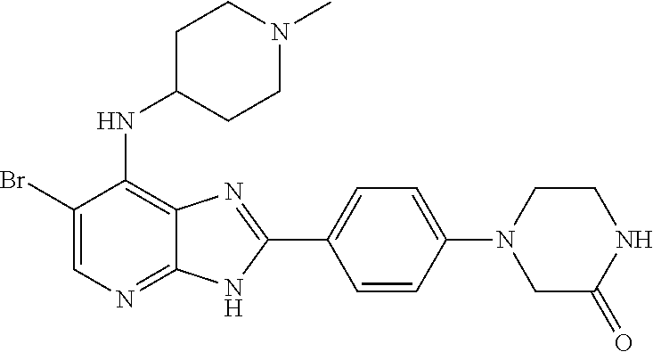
C1(Br)=CN=C2C(=C1NC1CCN(C)CC1)N=C(C1=CC=C(N3CCNC(=O)C3)C=C1)N2
